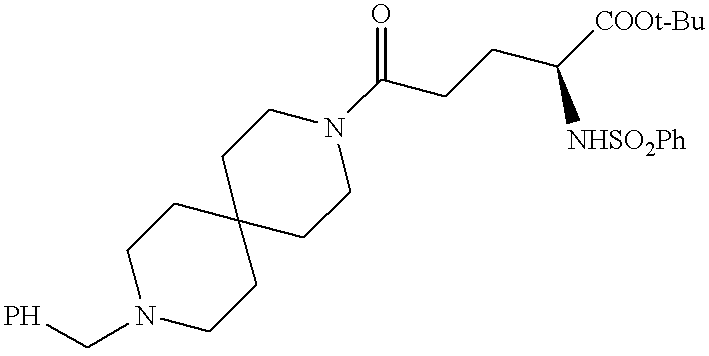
C(P)N1CCC2(CC1)CCN(C(CCC([COOt-Bu])[NHSO2Ph])=O)CC2
